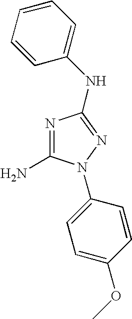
C1(N)=NC(NC2=CC=CC=C2)=NN1C1=CC=C(OC)C=C1
